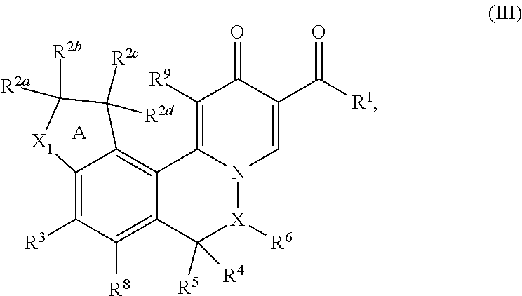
C12=C([R3])C([R8])=C3C(=C1C([R2c])([R2d])C([R2a])([R2b])[X1]2)C1=C([R9])C(=O)C(C(=O)[R1])=CN1[X]([R6])C3([R5])[R4].[A]
